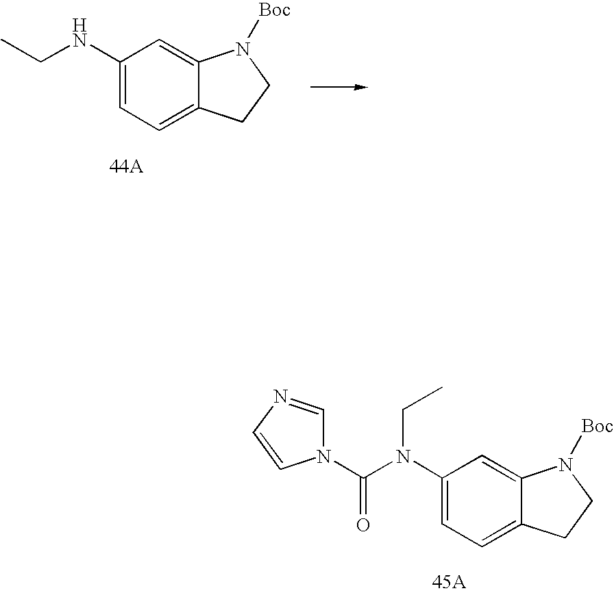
C1(NCC)=CC=C2C(=C1)N([Boc])CC2.C1(N(C(=O)N2C=NC=C2)CC)=CC=C2C(=C1)N([Boc])CC2
